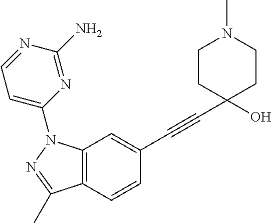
C12=C(C=CC(C#CC3(O)CCN(C)CC3)=C1)C(C)=NN2C1=CC=NC(N)=N1
